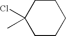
C1CCC(C)(Cl)CC1
